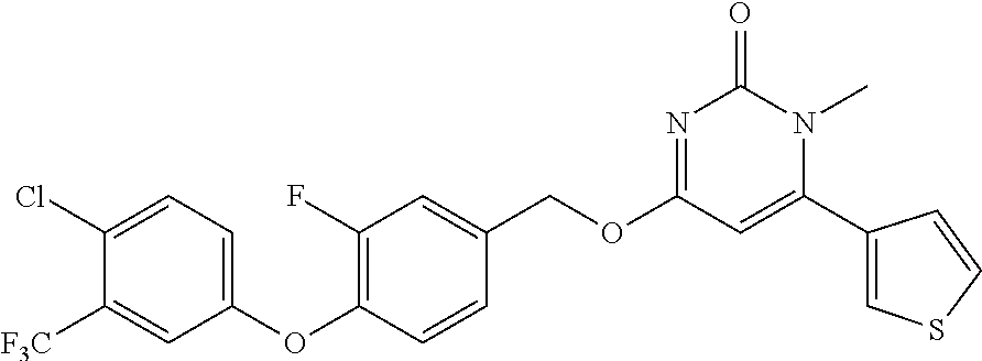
C1(Cl)=CC=C(OC2=C(F)C=C(COC3=NC(=O)N(C)C(C4=CSC=C4)=C3)C=C2)C=C1[F3C]
